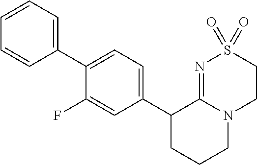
C1(C2=CC=C(C3CCCN4C3=NS(=O)(=O)CC4)C=C2F)=CC=CC=C1
